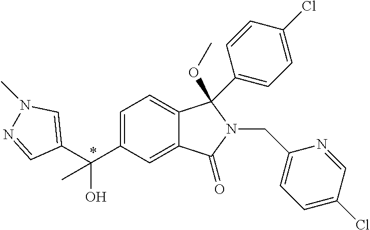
C1(C(C2=CN(C)N=C2)(O)C)=CC=C2C(=C1)C(=O)N(CC1=CC=C(Cl)C=N1)C2(C1=CC=C(Cl)C=C1)OC
